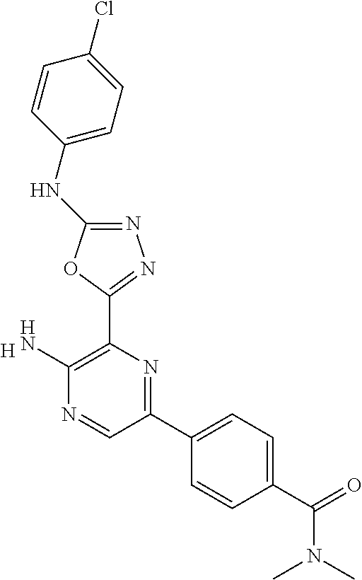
[H].C1(N)=C(C2=NN=C(NC3=CC=C(Cl)C=C3)O2)N=C(C2=CC=C(C(=O)N(C)C)C=C2)C=N1
